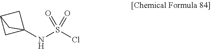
N(S(Cl)(=O)=O)C12CC(C1)C2
